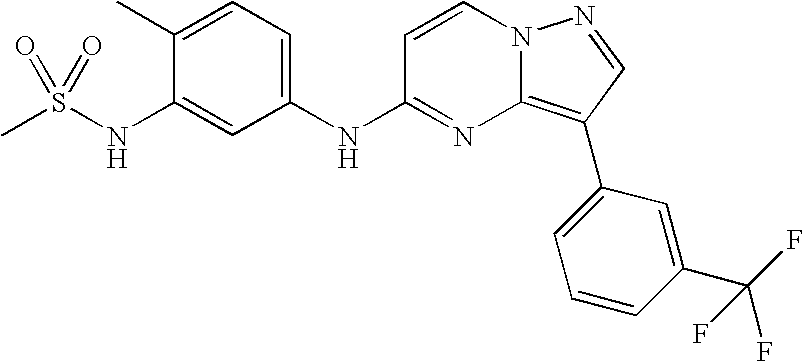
C1(C)=CC=C(NC2=NC3=C(C4=CC=CC(C(F)(F)F)=C4)C=NN3C=C2)C=C1NS(C)(=O)=O
